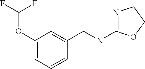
N1=C(NCC2=CC(OC(F)F)=CC=C2)OCC1
